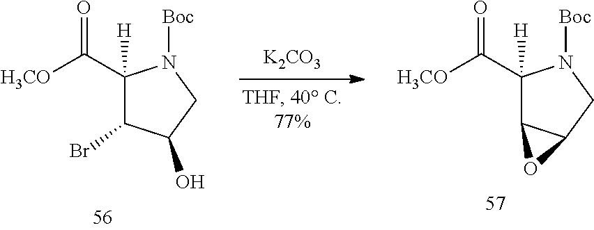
C1(C(=O)[H3CO])([H])C(Br)C(O)CN1[Boc].[K2CO3].C1(C(=O)[H3CO])([H])C2C(CN1[Boc])O2
